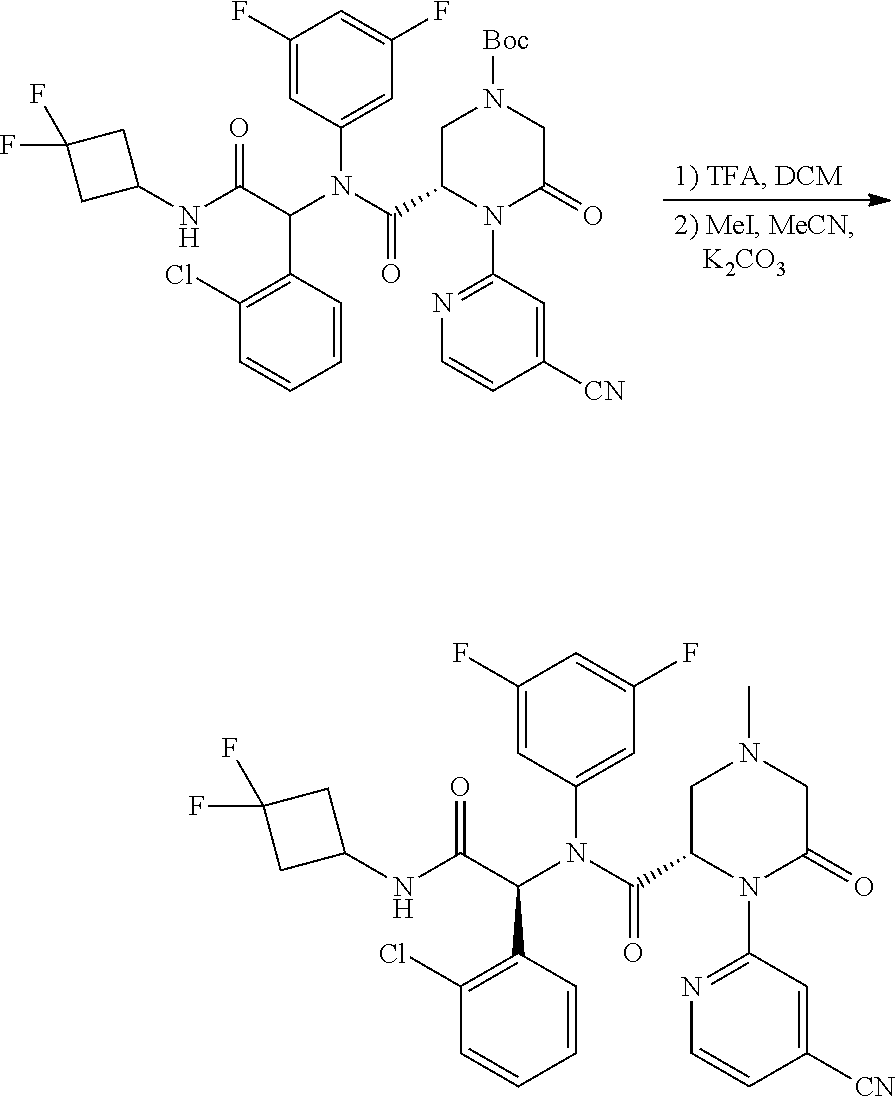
C1=C(N(C(C(NC2CC(F)(F)C2)=O)C2=C(Cl)C=CC=C2)C(=O)C2CN(C)CC(=O)N2C2=NC=CC([CN])=C2)C=C(F)C=C1F.C1=C(N(C(C(NC2CC(F)(F)C2)=O)C2=C(Cl)C=CC=C2)C(=O)C2CN([Boc])CC(=O)N2C2=NC=CC([CN])=C2)C=C(F)C=C1F
